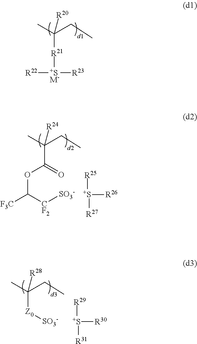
CC(CC)([R24])C(OC([F3C])[CF2][SO3-])=O.[R25][S+]([R27])[R26].CC(CC)([R20])[R21][+SM-]([R23])[R22].CC(CC)([R28])[Z0][SO3-].[R29][S+]([R31])[R30]
